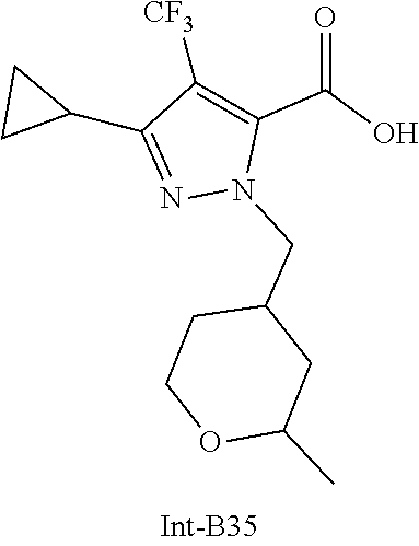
N1=C(C2CC2)C([CF3])=C(C(=O)O)N1CC1CC(C)OCC1
